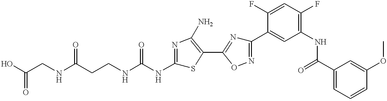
C(CNC(NC1=NC(N)=C(C2=NC(C3=CC(NC(C4=CC=CC(OC)=C4)=O)=C(F)C=C3F)=NO2)S1)=O)C(NCC(O)=O)=O
